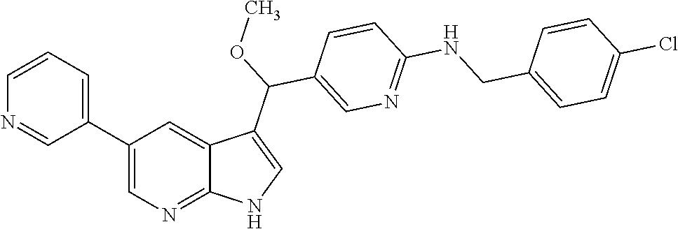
C1(C2=CC=CN=C2)=CN=C2C(=C1)C(C(OC)C1=CN=C(NCC3=CC=C(Cl)C=C3)C=C1)=CN2
